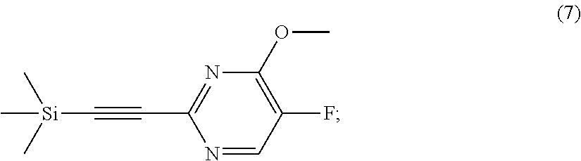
[Si](C)(C#CC1=NC(OC)=C(F)C=N1)(C)C
